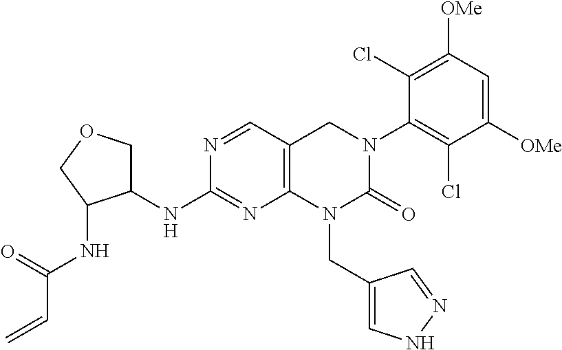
N1=CC2=C(N=C1NC1COCC1NC(C=C)=O)N(CC1=CNN=C1)C(=O)N(C1=C(Cl)C([OMe])=CC([OMe])=C1Cl)C2
